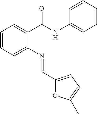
C1=CC=C(N=CC2=CC=C(C)O2)C(C(NC2=CC=CC=C2)=O)=C1
